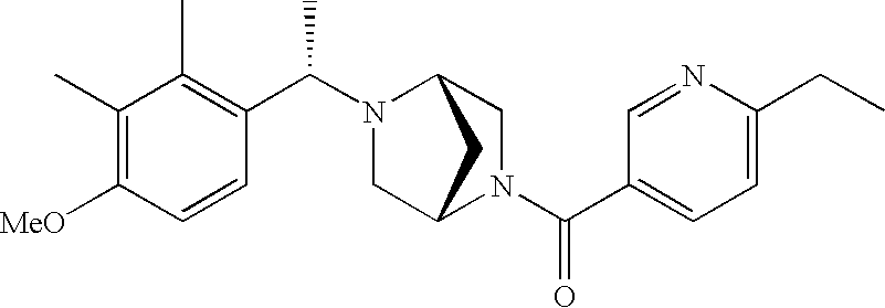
C1=C(CC)N=CC(C(N2CC3N(C(C4=C(C)C(C)=C([MeO])C=C4)C)CC2C3)=O)=C1
